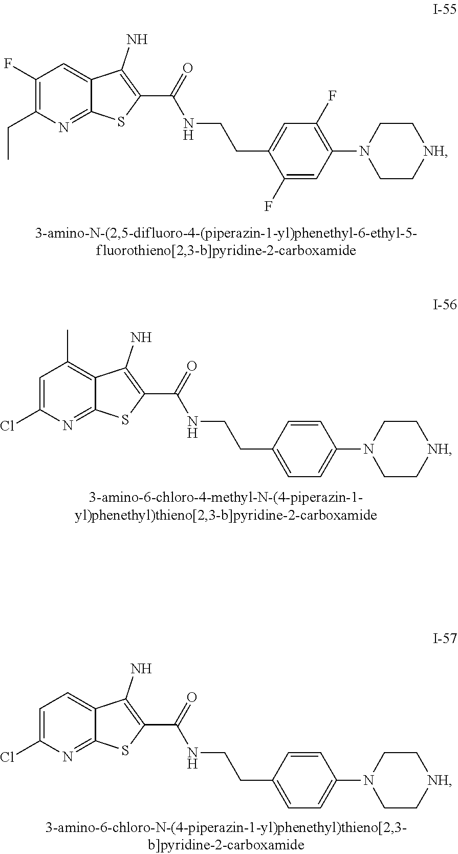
C1(F)=C(CC)N=C2C(=C1)C(N)=C(C(=O)NCCC1=CC(F)=C(N3CC[NH]CC3)C=C1F)S2.C1=C(Cl)N=C2C(=C1C)C(N)=C(C(=O)NCCC1=CC=C(N3CC[NH]CC3)C=C1)S2.C1=C(Cl)N=C2C(=C1)C(N)=C(C(=O)NCCC1=CC=C(N3CC[NH]CC3)C=C1)S2
